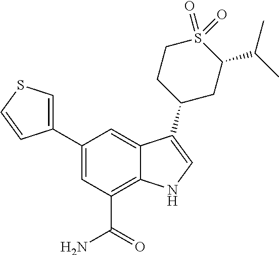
C1(C2=CSC=C2)=CC(C(=O)N)=C2C(=C1)C(C1CC(C(C)C)S(=O)(=O)CC1)=CN2
